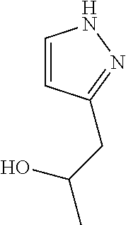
C1=CC(CC(C)O)=NN1
